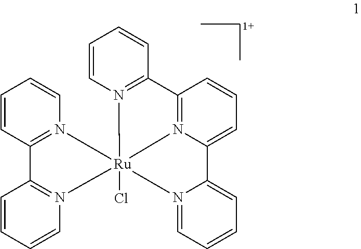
C1=CN2=C(C=C1)C1=N3C(=CC=C1)C1=CC=CC=N1[Ru]231(Cl)N2=C(C=CC=C2)C2=N1C=CC=C2
